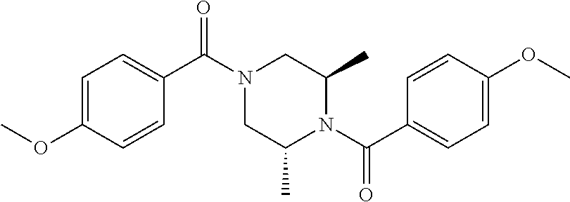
C(C1=CC=C(OC)C=C1)(=O)N1CC(C)N(C(=O)C2=CC=C(OC)C=C2)C(C)C1
